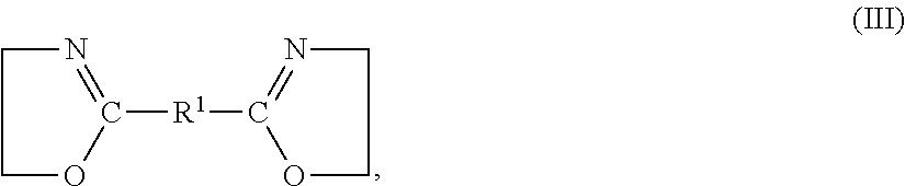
C1N=C([R1]C2=NCCO2)OC1
